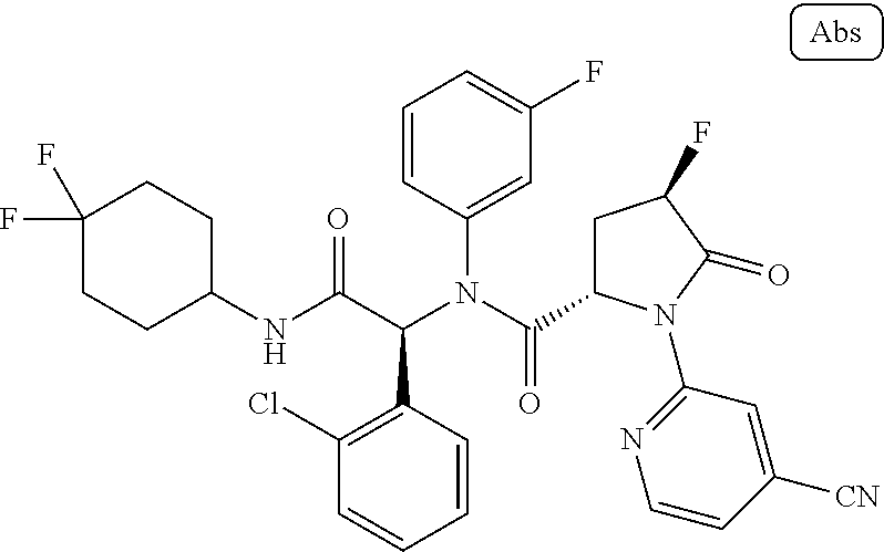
C1(NC(C(N(C(=O)C2CC(F)C(=O)N2C2=NC=CC([CN])=C2)C2=CC(F)=CC=C2)C2=C(Cl)C=CC=C2)=O)CCC(F)(F)CC1
